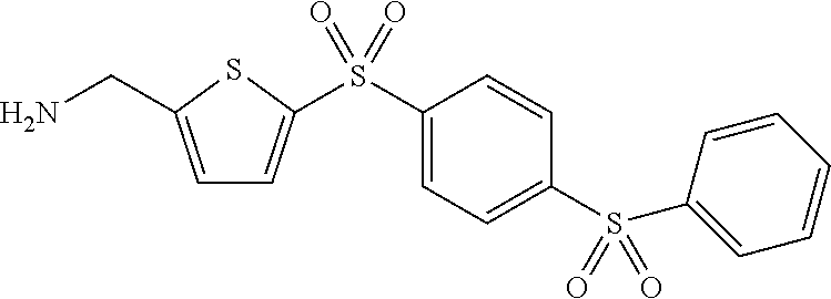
C1=C(CN)SC(S(C2=CC=C(S(C3=CC=CC=C3)(=O)=O)C=C2)(=O)=O)=C1
